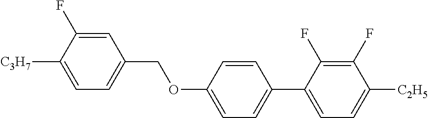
C1=C(F)C([C3H7])=CC=C1COC1=CC=C(C2=CC=C([C2H5])C(F)=C2F)C=C1
